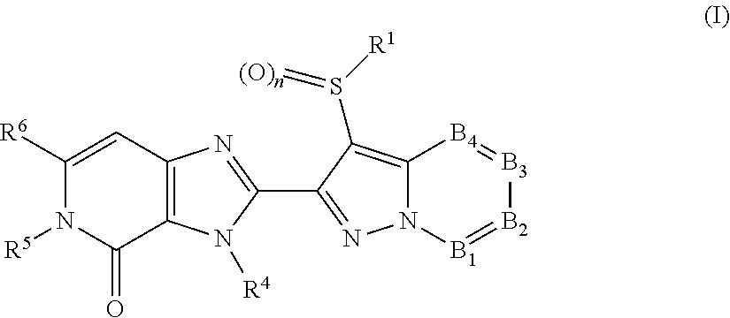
C1([R6])=CC2=C(C(=O)N1[R5])N([R4])C(C1=NN3C(=C1S([R1])=[(O)n])[B4]=[B3][B2]=[B1]3)=N2
